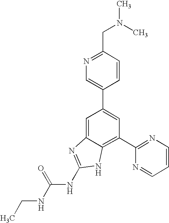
CCNC(NC1=NC2=CC(C3=CN=C(CN(C)C)C=C3)=CC(C3=NC=CC=N3)=C2N1)=O
